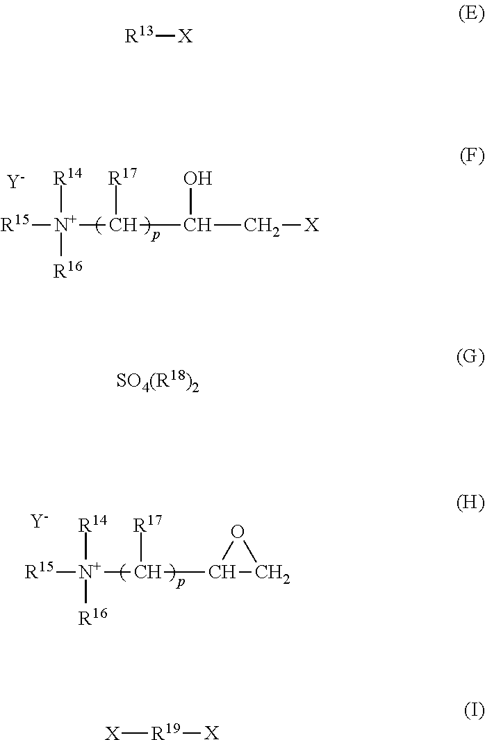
[R14][N+]([R16])(C([R17])C(O)C[X])[R15].[Y].[R14][N+]([R16])(C([R17])C1CO1)[R15].[Y].[R13][X].[SO4(R18)2].[R19]([X])[X]
